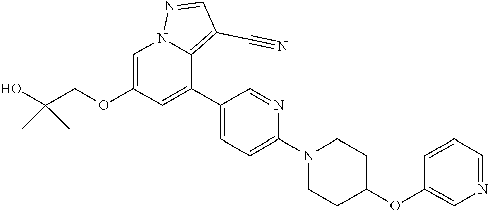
C1=C(OCC(O)(C)C)C=C(C2=CC=C(N3CCC(OC4=CN=CC=C4)CC3)N=C2)C2=C(C#N)C=NN12
